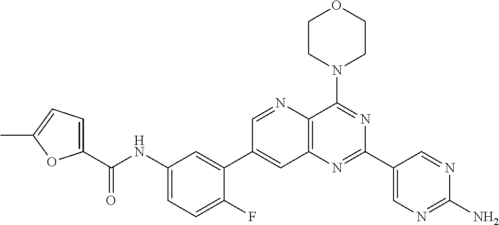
C1(NC(C2=CC=C(C)O2)=O)=CC=C(F)C(C2=CC3=C(C(N4CCOCC4)=NC(C4=CN=C(N)N=C4)=N3)N=C2)=C1
